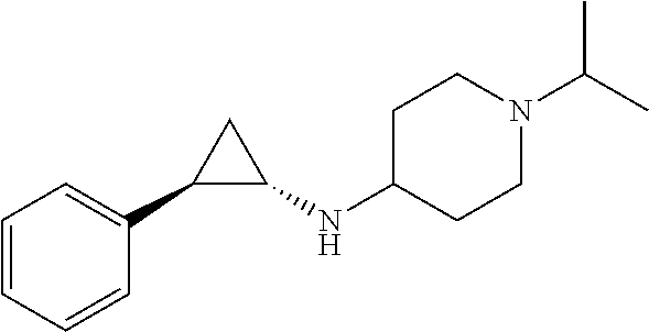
C1=CC=C(C2C(NC3CCN(C(C)C)CC3)C2)C=C1
